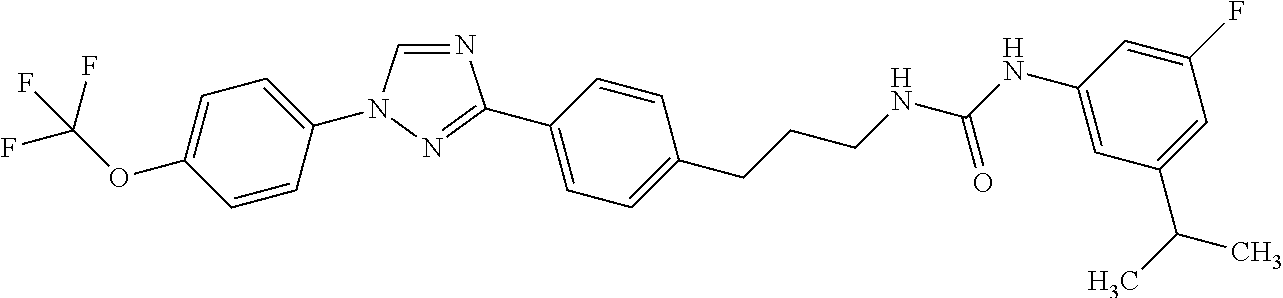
C1=C(OC(F)(F)F)C=CC(N2C=NC(C3=CC=C(CCCNC(NC4=CC(C(C)C)=CC(F)=C4)=O)C=C3)=N2)=C1
